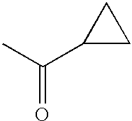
C(=O)(C)C1CC1
